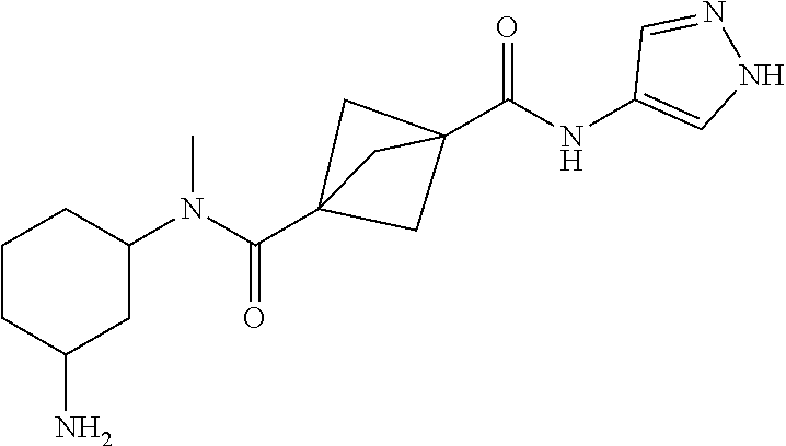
C1CC(N)CC(N(C(C23CC(C(NC4=CNN=C4)=O)(C2)C3)=O)C)C1
